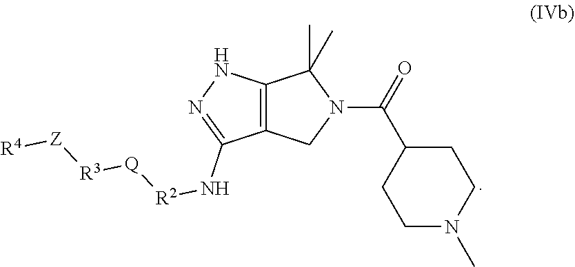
C12=C(NN=C1N[R2][Q][R3][Z][R4])C(C)(C)N(C(=O)C1CCN(C)CC1)C2
